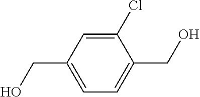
C1(Cl)=CC(CO)=CC=C1CO
